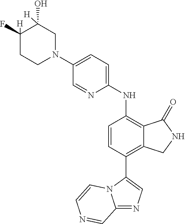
C1(F)([H])CCN(C2=CC=C(NC3=C4C(=C(C5=CN=C6N5C=CN=C6)C=C3)CNC4=O)N=C2)CC1(O)[H]
